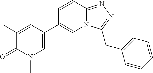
C1(C)=CC(C2=CN3C(=NN=C3CC3=CC=CC=C3)C=C2)=CN(C)C1=O
